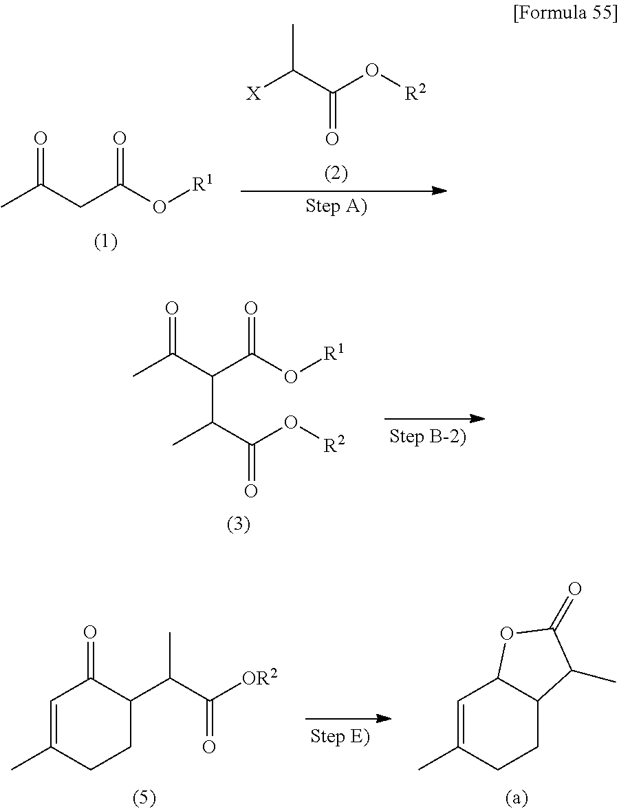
CC(CC(O[R1])=O)=O.C(=O)(C([X])C)O[R2].CC(=O)C(C(O[R1])=O)C(C(=O)O[R2])C.C1=C(C)CCC2C1OC(=O)C2C.C1=C(C)CCC(C(C([OR2])=O)C)C1=O
